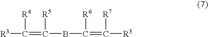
[R3]C(=C(BC(=C([R3])[R7])[R6])[R5])[R4]
